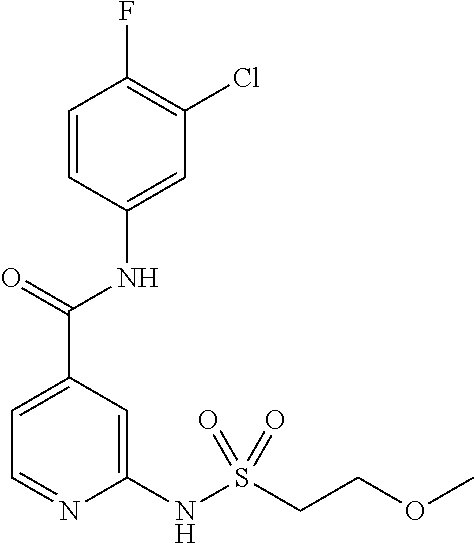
C1=CC(NC(C2=CC=NC(NS(CCOC)(=O)=O)=C2)=O)=CC(Cl)=C1F
